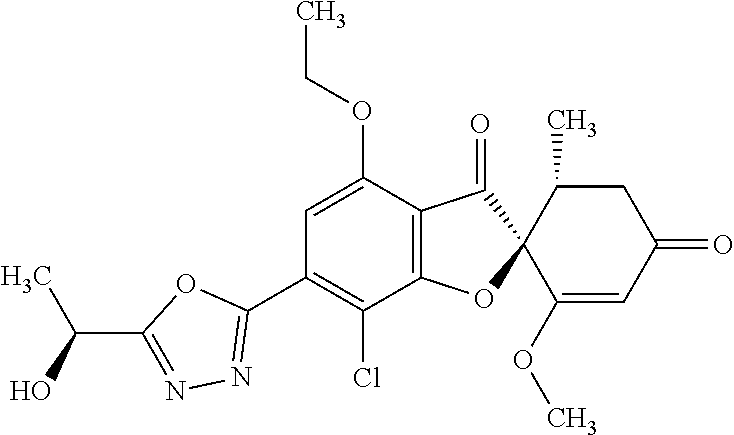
C1(OCC)=CC(C2=NN=C(C(C)O)O2)=C(Cl)C2=C1C(=O)C1(O2)C(OC)=CC(=O)CC1C
